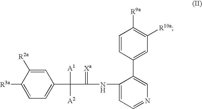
C1=C([R2a])C([R3a])=CC=C1C(C(NC1=CC=NC=C1C1=CC([R10a])=C([R9a])C=C1)=[Xa])([A1])[A2]
